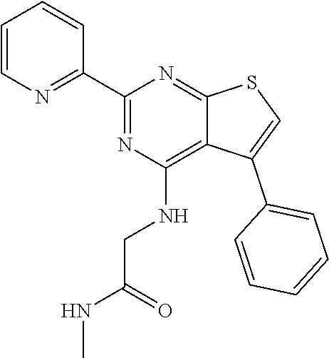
C1=CN=C(C2=NC(NCC(NC)=O)=C3C(=N2)SC=C3C2=CC=CC=C2)C=C1
